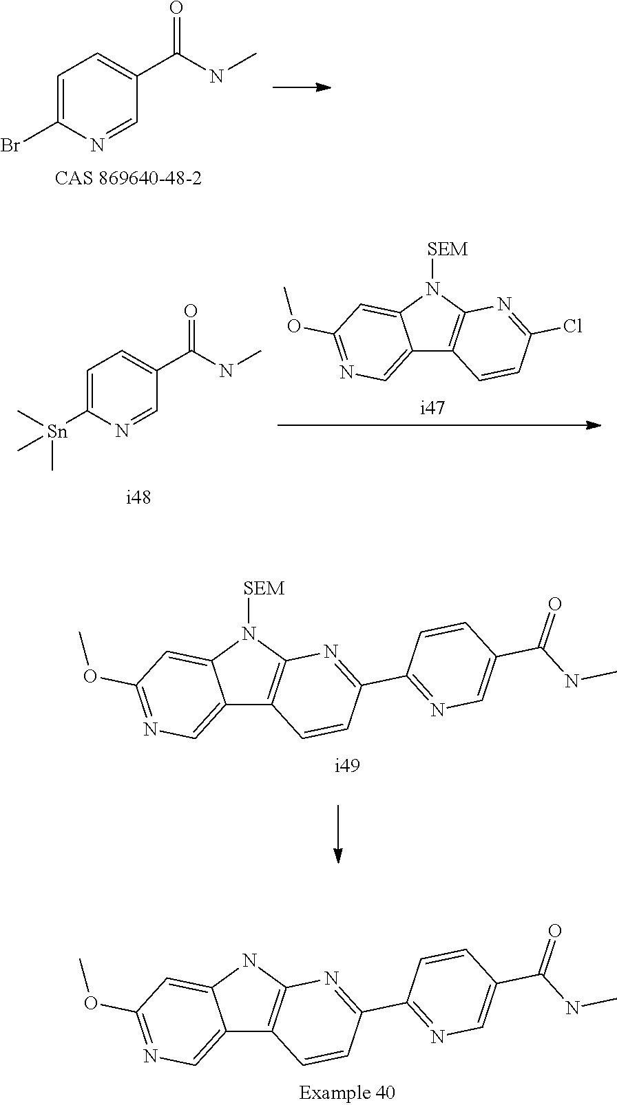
C12=CN=C(OC)C=C1NC1=C2C=CC(C2=NC=C(C(=O)NC)C=C2)=N1.C1=C(Br)N=CC(C(NC)=O)=C1.C1=C([Sn](C)(C)C)N=CC(C(NC)=O)=C1.C12=CN=C(OC)C=C1N([SEM])C1=C2C=CC(Cl)=N1.C12=CN=C(OC)C=C1N([SEM])C1=C2C=CC(C2=NC=C(C(=O)NC)C=C2)=N1
